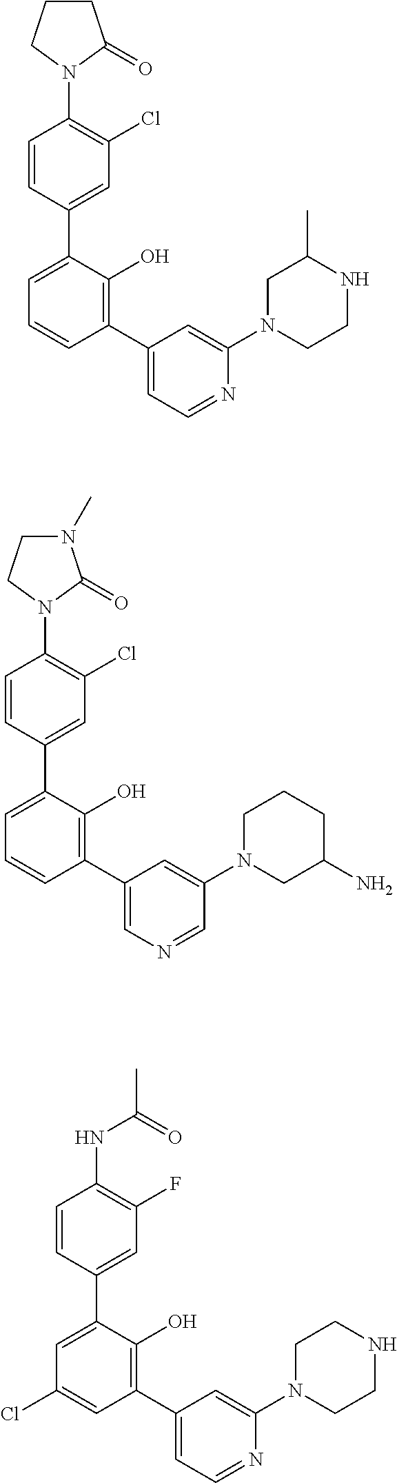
C1=CC(C2=CC=CC(C3=CC=NC(N4CC(C)NCC4)=C3)=C2O)=CC(Cl)=C1N1C(=O)CCC1.C1=CC(C2=CC=CC(C3=CN=CC(N4CCCC(N)C4)=C3)=C2O)=CC(Cl)=C1N1C(=O)N(C)CC1.C1=CC(C2=CC(Cl)=CC(C3=CC=NC(N4CCNCC4)=C3)=C2O)=CC(F)=C1NC(C)=O
